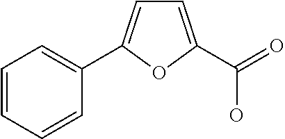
C1=CC=CC(C2=CC=C(C(=O)O)O2)=C1
